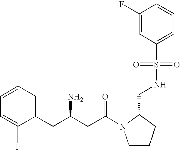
C1=CC=C(CC(CC(=O)N2CCCC2CNS(C2=CC=CC(F)=C2)(=O)=O)N)C(F)=C1
